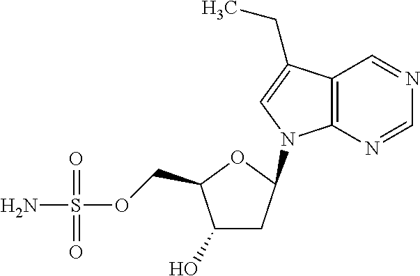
C1(O)CC(N2C3=C(C(CC)=C2)C=NC=N3)OC1COS(N)(=O)=O
